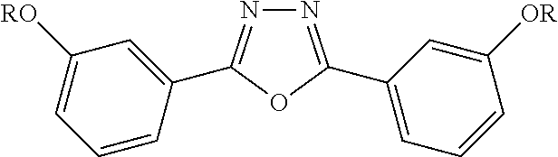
N1=C(C2=CC=CC([OR])=C2)OC(C2=CC([RO])=CC=C2)=N1
